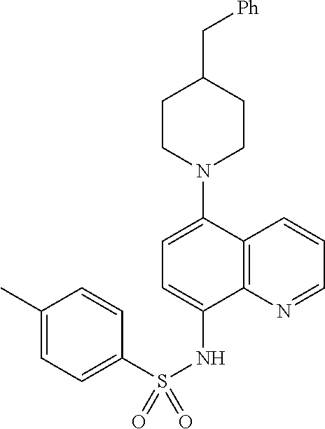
[Ph]CC1CCN(C2=CC=C(NS(=O)(C3=CC=C(C)C=C3)=O)C3=C2C=CC=N3)CC1
